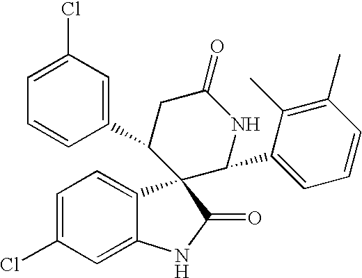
C1=C(Cl)C=C2C(=C1)C1(C(=O)N2)C(C2=CC(Cl)=CC=C2)CC(=O)NC1C1=CC=CC(C)=C1C
